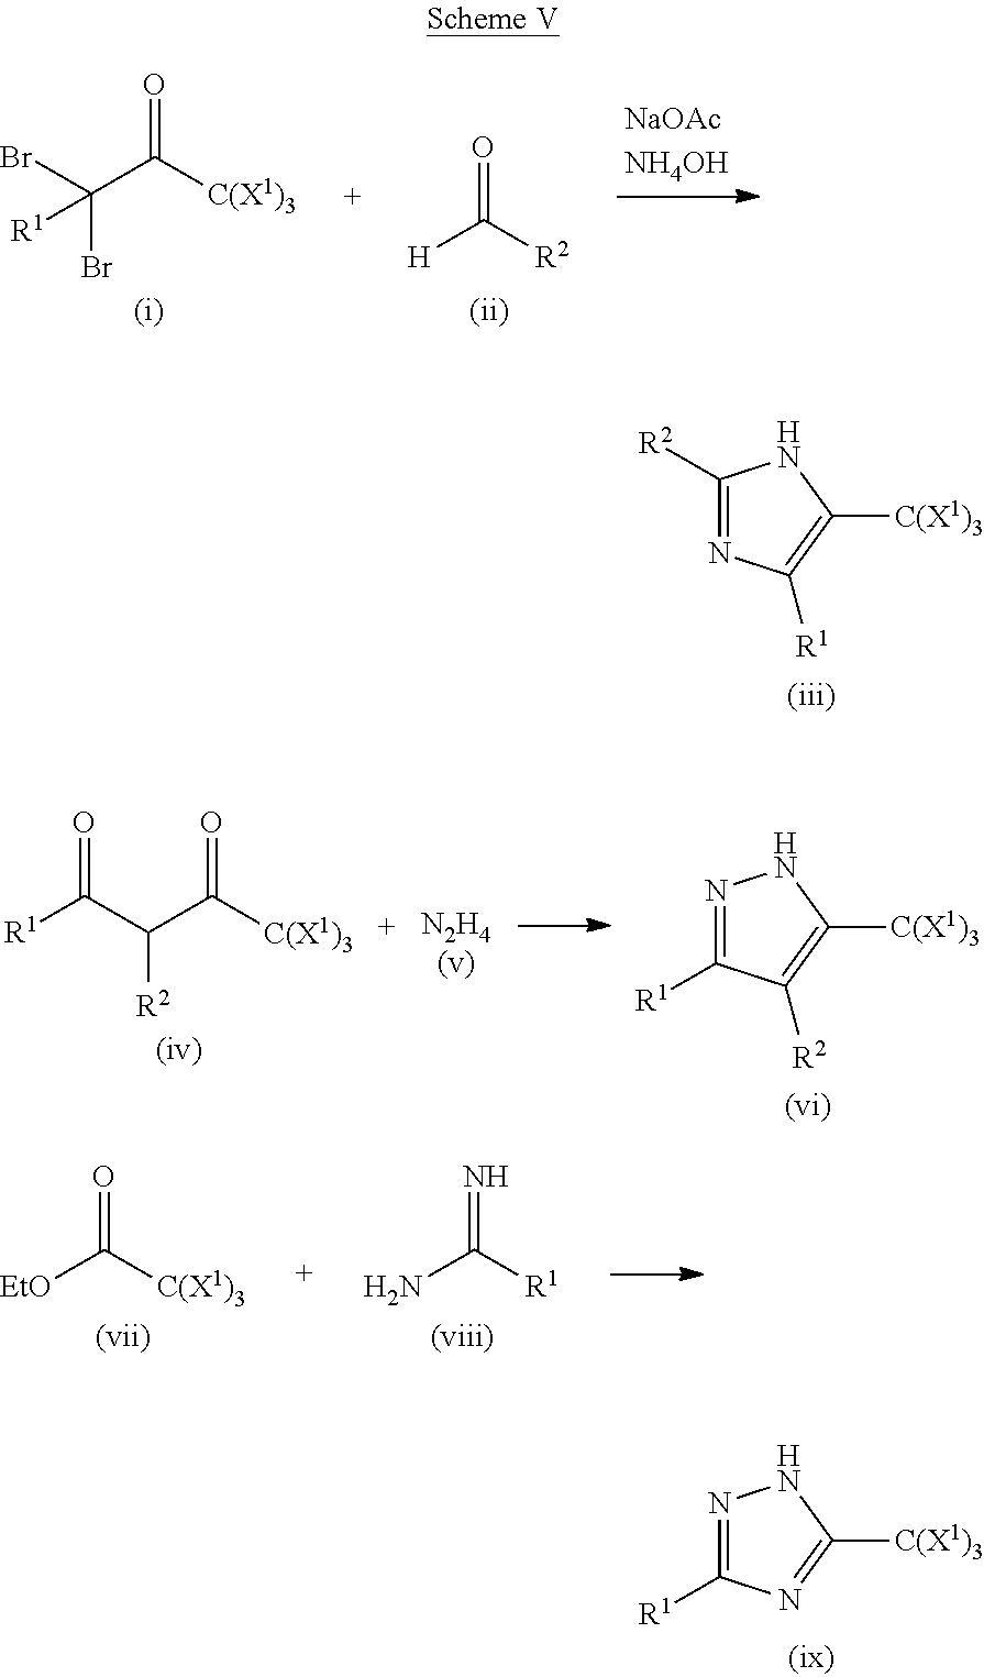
C1([C(X1)3])=C([R1])N=C([R2])N1.BrC(C([C(X1)3])=O)(Br)[R1].[H]C([R2])=O.NC([R1])=N.[EtO]C([C(X1)3])=O.C1([C(X1)3])=NC([R1])=NN1.C(C(C([C(X1)3])=O)[R2])([R1])=O.C1([C(X1)3])=C([R2])C([R1])=NN1.[N2H4]
